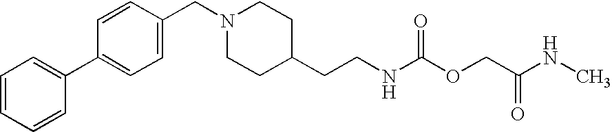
C1=CC=CC(C2=CC=C(CN3CCC(CCNC(OCC(NC)=O)=O)CC3)C=C2)=C1
